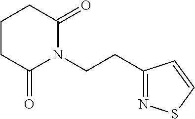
C1(CCN2C(=O)CCCC2=O)=NSC=C1
